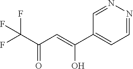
C1=NN=CC=C1C(=CC(C(F)(F)F)=O)O
